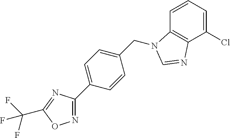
C1(C2=CC=C(CN3C4=C(C(Cl)=CC=C4)N=C3)C=C2)=NOC(C(F)(F)F)=N1
